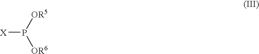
[X]P([OR5])[OR6]
